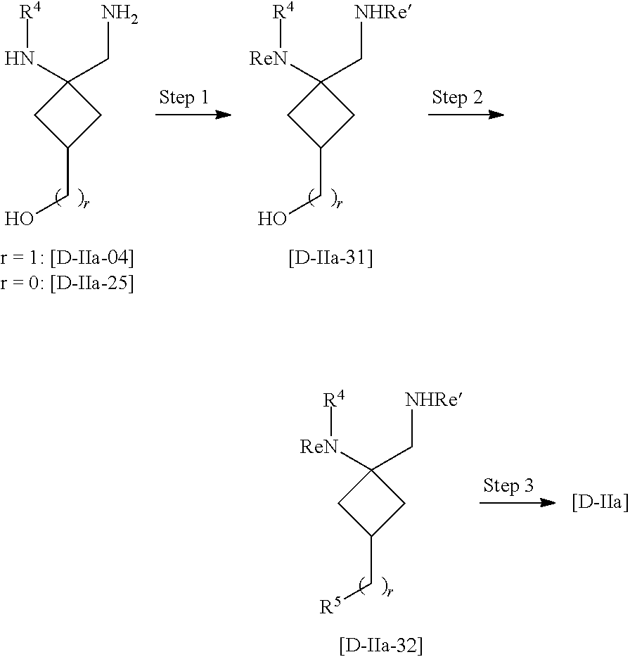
C1(N[R4])(CN)CC(CO)C1.C1([ReN][R4])(C[NHRe])CC(CO)C1.C1([ReN][R4])(C[NHRe])CC(C[R5])C1
